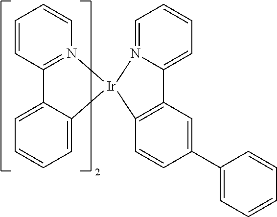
C1=C2C(=CC=C1)C1=N(C=CC=C1)[Ir]21N2=CC=CC=C2C2=C1C=CC(C1=CC=CC=C1)=C2
